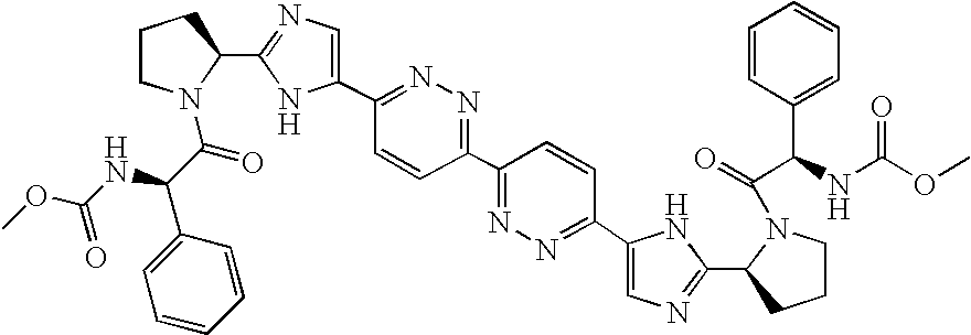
C1(C2=CN=C(C3CCCN3C(C(NC(OC)=O)C3=CC=CC=C3)=O)N2)=NN=C(C2=NN=C(C3=CN=C(C4CCCN4C(=O)C(NC(=O)OC)C4=CC=CC=C4)N3)C=C2)C=C1
